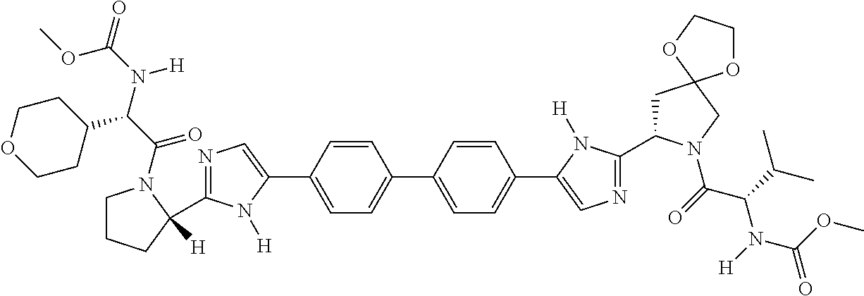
C1=C(C2=CN=C(C3([H])CCCN3C(=O)C(C3CCOCC3)N([H])C(OC)=O)N2[H])C=CC(C2=CC=C(C3=CN=C(C4CC5(CN4C(=O)C(C(C)C)N(C(OC)=O)[H])OCCO5)N3[H])C=C2)=C1
